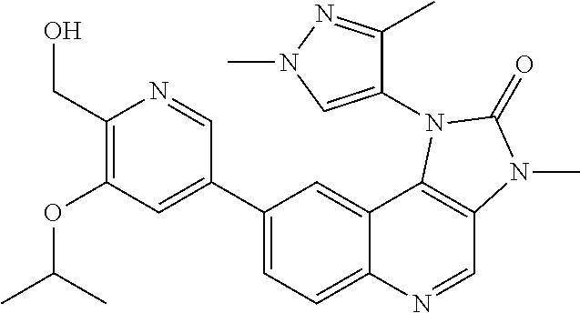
C1(C2=CC(OC(C)C)=C(CO)N=C2)=CC=C2C(=C1)C1=C(C=N2)N(C)C(=O)N1C1=CN(C)N=C1C
